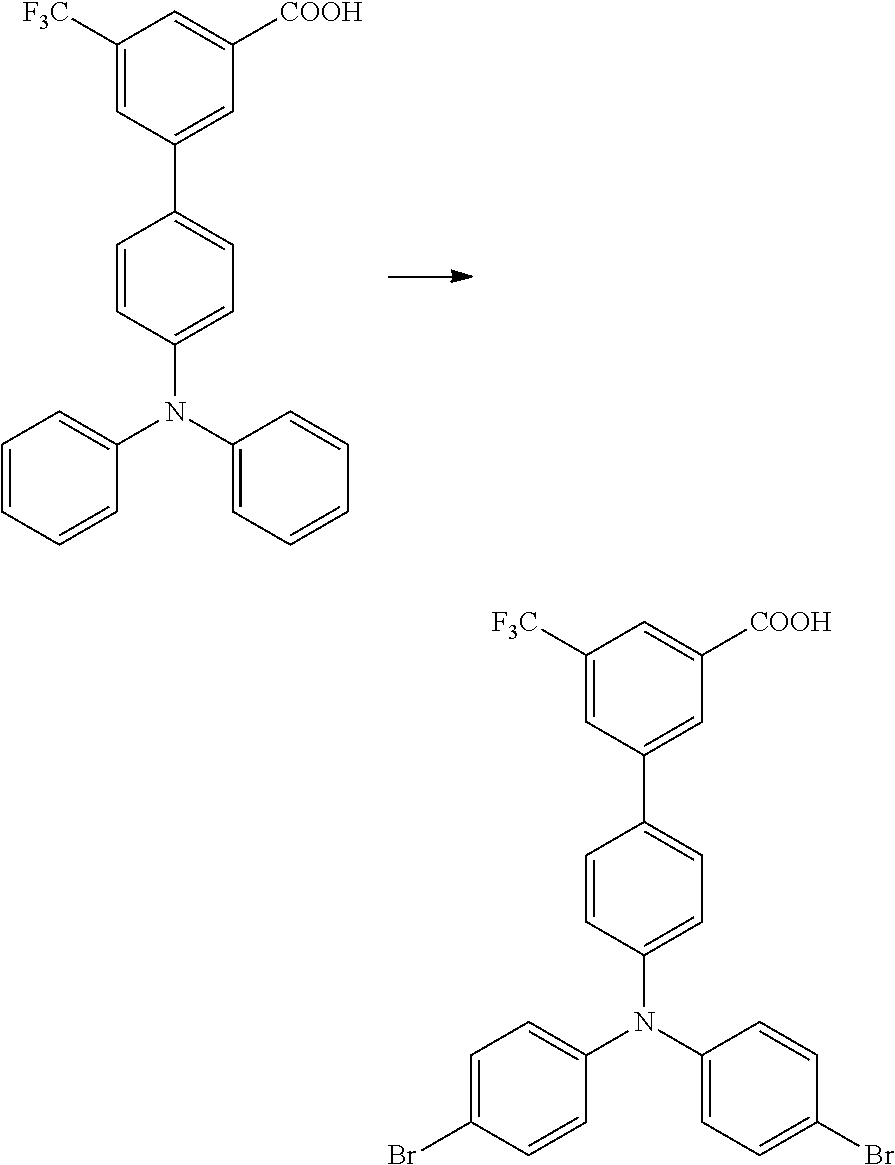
C1=CC=CC(N(C2=CC=CC=C2)C2=CC=C(C3=CC([COOH])=CC([F3C])=C3)C=C2)=C1.C1=C(Br)C=CC(N(C2=CC=C(Br)C=C2)C2=CC=C(C3=CC([COOH])=CC([F3C])=C3)C=C2)=C1
